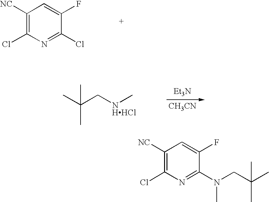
C1([NC])=C(Cl)N=C(Cl)C(F)=C1.[Et3N].[CH3CN].CC(C[NHHCl]C)(C)C.C1([NC])=C(Cl)N=C(N(CC(C)(C)C)C)C(F)=C1
